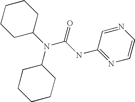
N(C1CCCCC1)(C1CCCCC1)C(NC1=NC=CN=C1)=O
